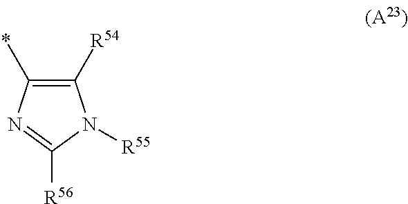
C1(*)=C([R54])N([R55])C([R56])=N1
